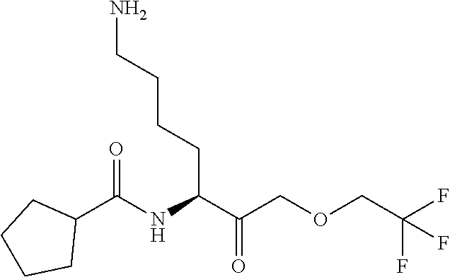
NCCCCC(C(COCC(F)(F)F)=O)NC(C1CCCC1)=O
